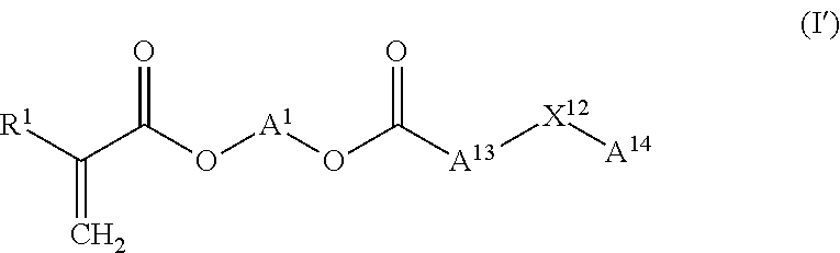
O=C(O[A1]OC(=O)[A13][X12][A14])C([R1])=C
